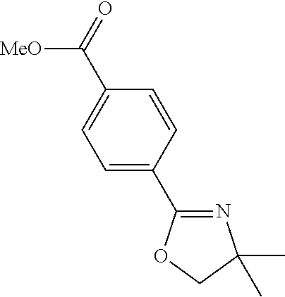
C1=CC(C([MeO])=O)=CC=C1C1=NC(C)(C)CO1
